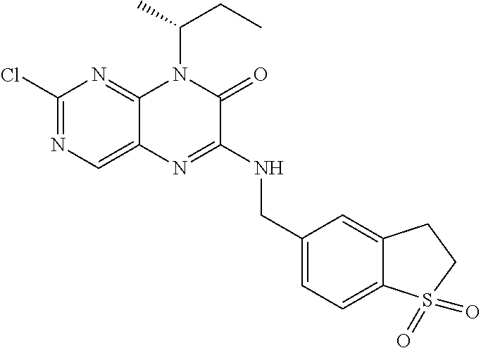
C1(Cl)=NC=C2C(=N1)N(C(CC)C)C(=O)C(NCC1=CC=C3C(=C1)CCS3(=O)=O)=N2
